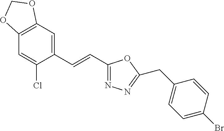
C12=C(C=C(C=CC3=NN=C(CC4=CC=C(Br)C=C4)O3)C(Cl)=C1)OCO2
